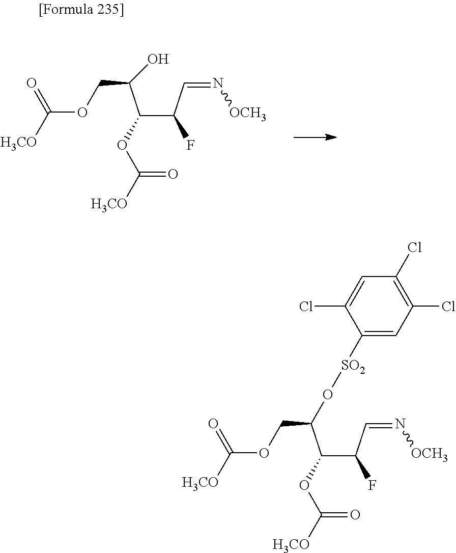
C(C(C(OC([H3CO])=O)C(C=N[OCH3])F)O)OC([H3CO])=O.C(C(C(OC([H3CO])=O)C(C=N[OCH3])F)O[SO2]C1=CC(Cl)=C(Cl)C=C1Cl)OC([H3CO])=O
